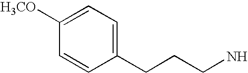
C1=C([H3CO])C=CC(CCCN)=C1
